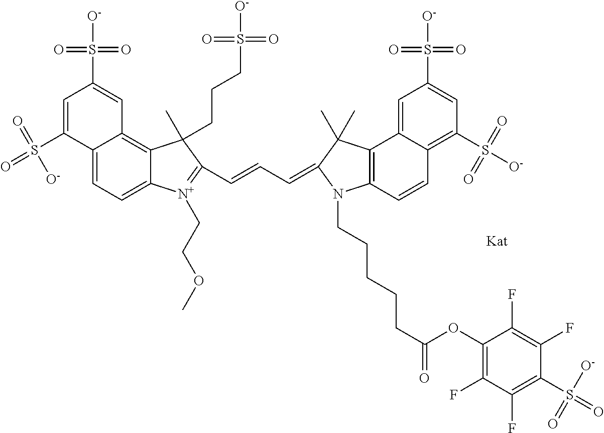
C12=CC=C3C(=C1C=C(S(=O)(=O)[O-])C=C2S(=O)(=O)[O-])C(CCCS(=O)(=O)[O-])(C)C(C=CC=C1C(C)(C)C2=C(C=CC4=C(S(=O)(=O)[O-])C=C(S([O-])(=O)=O)C=C24)N1CCCCCC(=O)OC1=C(F)C(F)=C(S(=O)(=O)[O-])C(F)=C1F)=[N+]3CCOC
